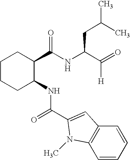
C1CCC(NC(C2=CC3=C(N2C)C=CC=C3)=O)C(C(NC(C(=O)[H])CC(C)C)=O)C1
